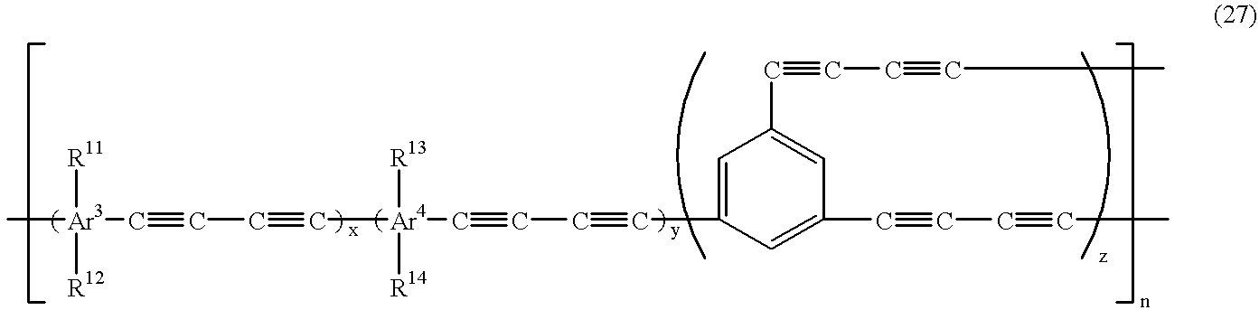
[Ar3](C#CC#C[Ar4](C#CC#CC1=CC(C#CC#CC)=CC(C#CC#CC)=C1)([R13])[R14])([R11])([R12])C
